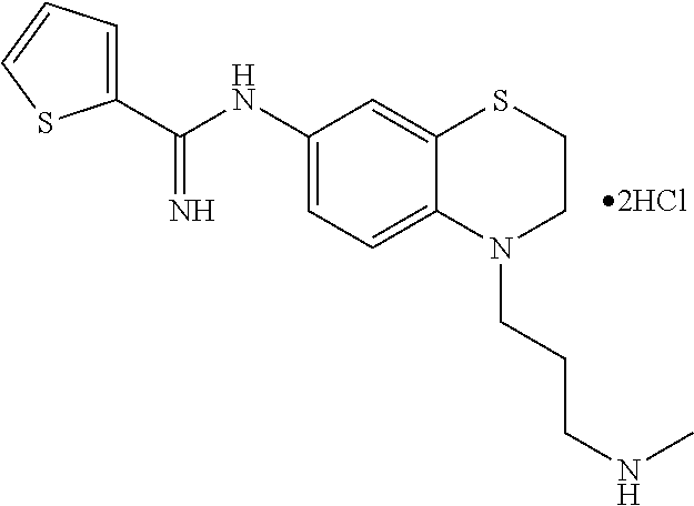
C1(NC(=N)C2=CC=CS2)=CC=C2C(=C1)SCCN2CCCNC
